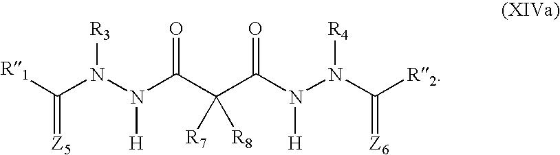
C(N(N(C(C(C(N(N(C([R2])=[Z6])[R4])[H])=O)([R7])[R8])=O)[H])[R3])([R1])=[Z5]
